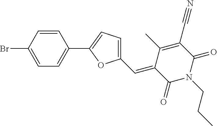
C1(C=C2C(=O)N(CCC)C(=O)C(C#N)=C2C)=CC=C(C2=CC=C(Br)C=C2)O1
